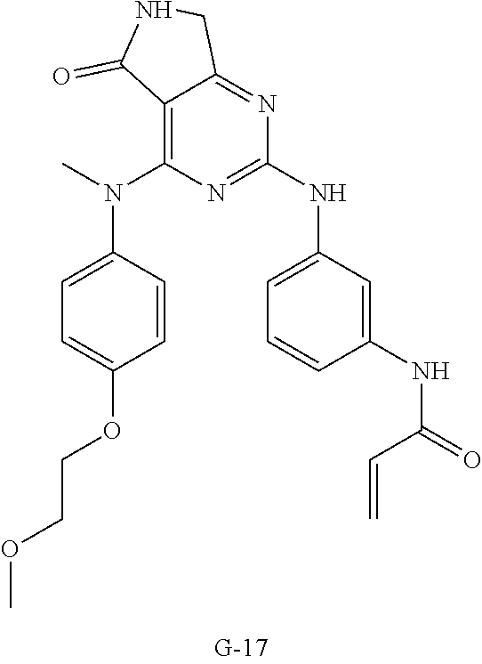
C1(N(C2=C3C(=NC(NC4=CC=CC(NC(C=C)=O)=C4)=N2)CNC3=O)C)=CC=C(OCCOC)C=C1
